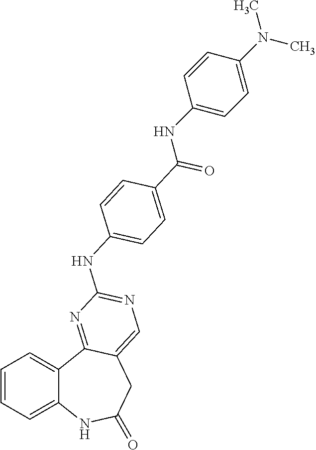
C1=CC=C2C(=C1)C1=NC(NC3=CC=C(C(=O)NC4=CC=C(N(C)C)C=C4)C=C3)=NC=C1CC(=O)N2
